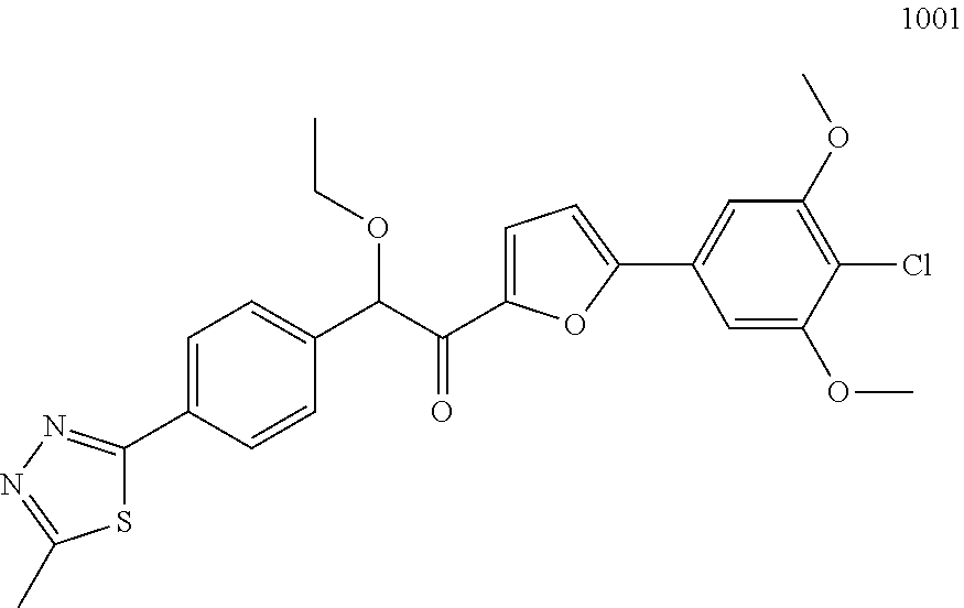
S1C(C2=CC=C(C(C(C3=CC=C(C4=CC(OC)=C(Cl)C(OC)=C4)O3)=O)OCC)C=C2)=NN=C1C
